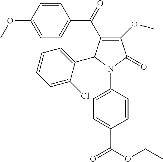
C1(OC)=C(C(C2=CC=C(OC)C=C2)=O)C(C2=CC=CC=C2Cl)N(C2=CC=C(C(OCC)=O)C=C2)C1=O
